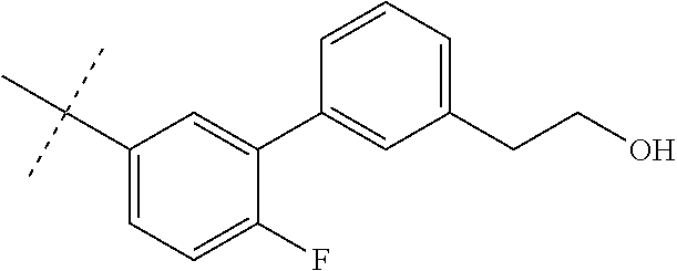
C1(C(C)(C)C)=CC=C(F)C(C2=CC(CCO)=CC=C2)=C1
